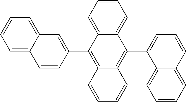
C1=CC=C2C(=C1)C(C1=CC=CC3=CC=CC=C13)=C1C(=C2C2=CC3=CC=CC=C3C=C2)C=CC=C1
